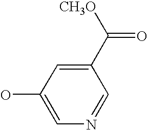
OC1=CN=CC(C([CH3O])=O)=C1
